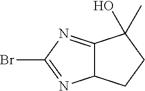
C12C(=NC(Br)=N1)C(C)(O)CC2
